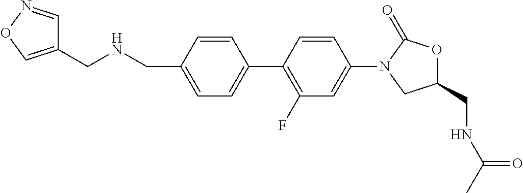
C1(CNCC2=CON=C2)=CC=C(C2=C(F)C=C(N3CC(CNC(C)=O)OC3=O)C=C2)C=C1
